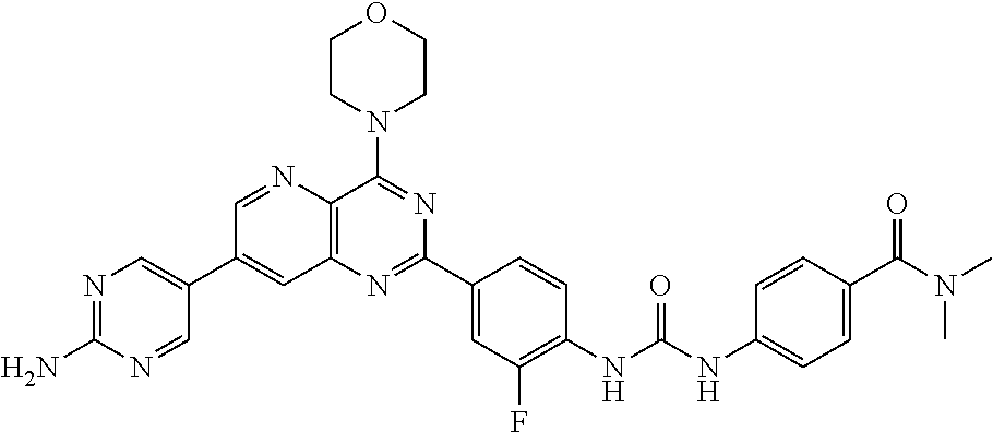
C1=NC2=C(C=C1C1=CN=C(N)N=C1)N=C(C1=CC(F)=C(NC(NC3=CC=C(C(N(C)C)=O)C=C3)=O)C=C1)N=C2N1CCOCC1
